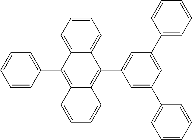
C1(C2=C3C(=C(C4=CC(C5=CC=CC=C5)=CC(C5=CC=CC=C5)=C4)C4=CC=CC=C24)C=CC=C3)=CC=CC=C1
